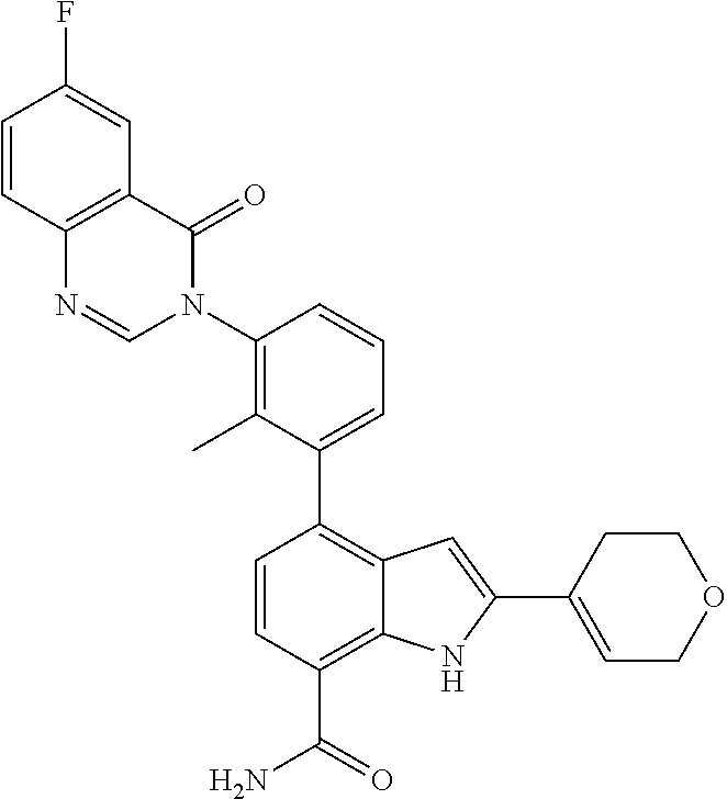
C1(C2=CC=CC(N3C(=O)C4=C(N=C3)C=CC(F)=C4)=C2C)=C2C(=C(C(N)=O)C=C1)NC(C1=CCOCC1)=C2
